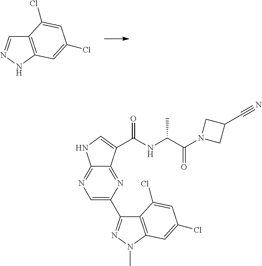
C12=C(NN=C1)C=C(Cl)C=C2Cl.C12=C(N(C)N=C1C1=CN=C3C(=N1)C(C(NC(C(N1CC(C#N)C1)=O)C)=O)=CN3)C=C(Cl)C=C2Cl
